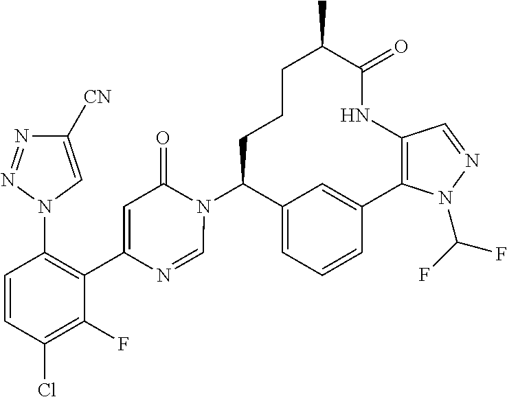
C12=CC=CC(=C1)C1=C(NC(=O)C(C)CCCC2N2C(=O)C=C(C3=C(N4C=C([CN])N=N4)C=CC(Cl)=C3F)N=C2)C=NN1C(F)F
